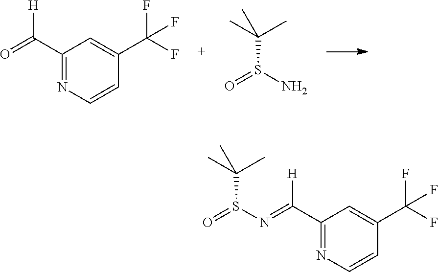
O=C(C1=NC=CC(C(F)(F)F)=C1)[H].C(S(N)=O)(C)(C)C.C(C1=NC=CC(C(F)(F)F)=C1)([H])=NS(C(C)(C)C)=O
